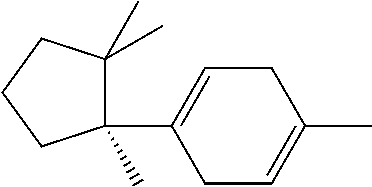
C1(C2=CCC(C)=CC2)(C)C(C)(C)CCC1
